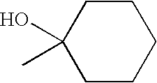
C1C(C)(O)CCCC1
